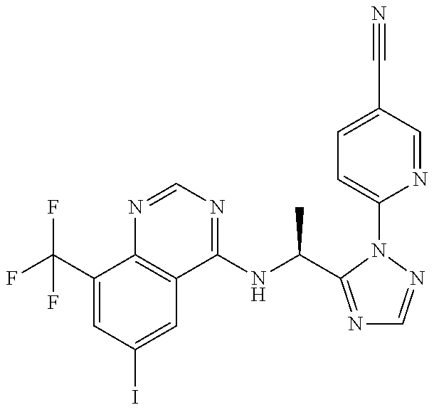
C1(C(F)(F)F)=CC(I)=CC2=C1N=CN=C2NC(C)C1=NC=NN1C1=CC=C(C#N)C=N1
